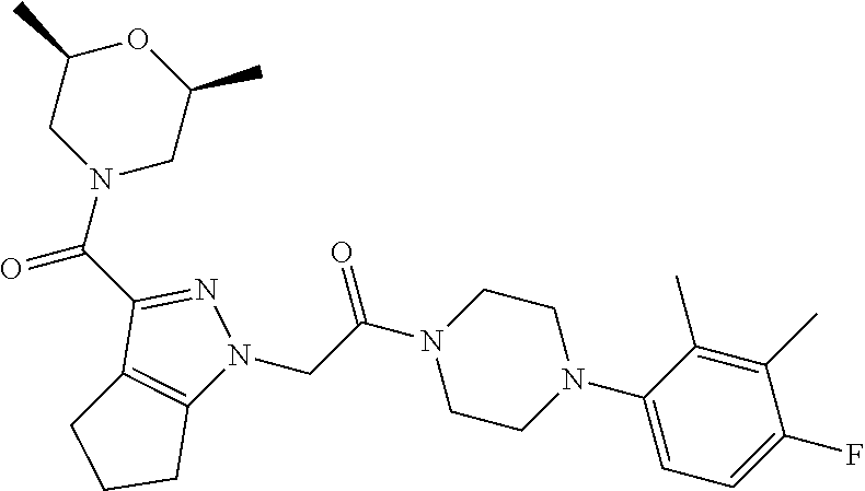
C1(C(N2CC(C)OC(C)C2)=O)=NN(CC(N2CCN(C3=CC=C(F)C(C)=C3C)CC2)=O)C2=C1CCC2
